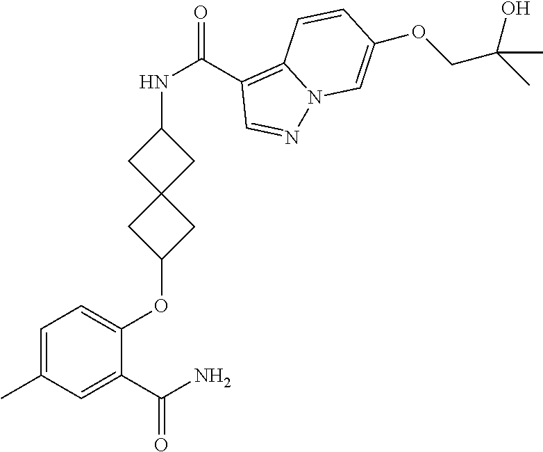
C1=C(C)C=C(C(N)=O)C(OC2CC3(C2)CC(NC(C2=C4N(N=C2)C=C(OCC(C)(O)C)C=C4)=O)C3)=C1
